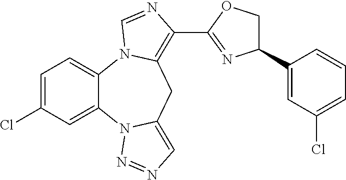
C1=C(Cl)C=C2C(=C1)N1C(=C(C3=NC(C4=CC(Cl)=CC=C4)CO3)N=C1)CC1=CN=NN21
